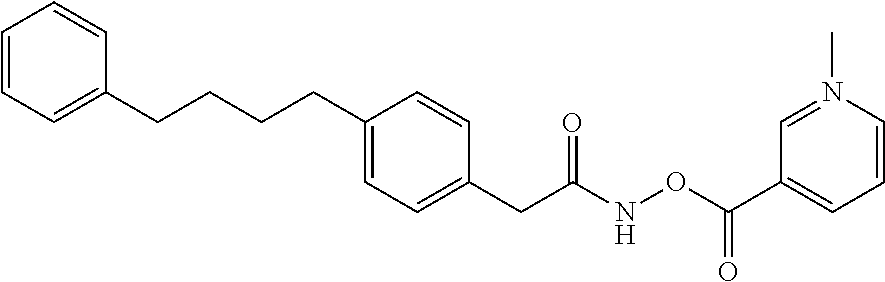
C1=CC=C(CCCCC2=CC=C(CC(NOC(=O)C3=CC=CN(C)=C3)=O)C=C2)C=C1
